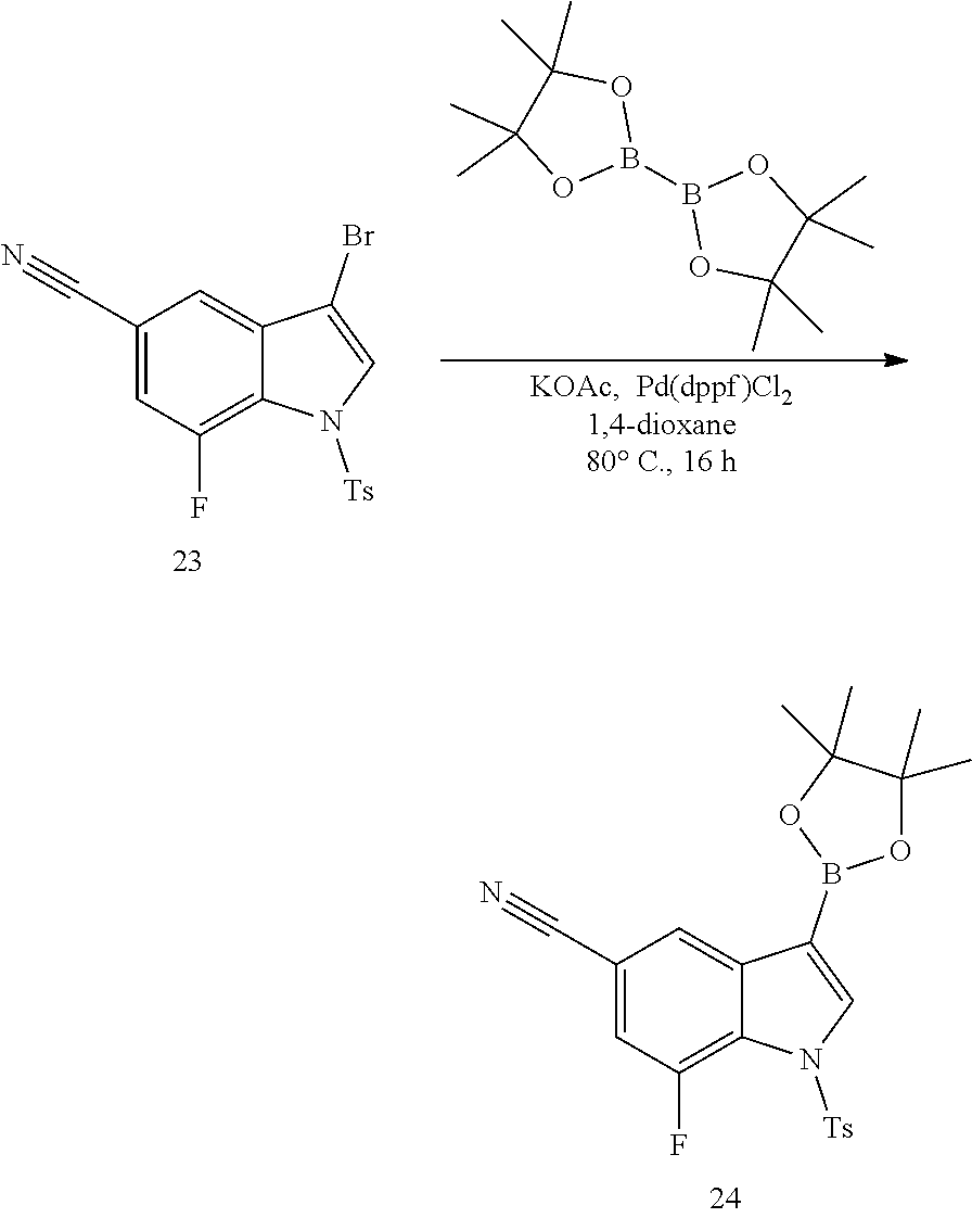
C1(C#N)=CC(F)=C2C(=C1)C(Br)=CN2[Ts].B1(B2OC(C)(C)C(C)(C)O2)OC(C)(C)C(C)(C)O1.C1(C#N)=CC(F)=C2C(=C1)C(B1OC(C)(C)C(C)(C)O1)=CN2[Ts]
